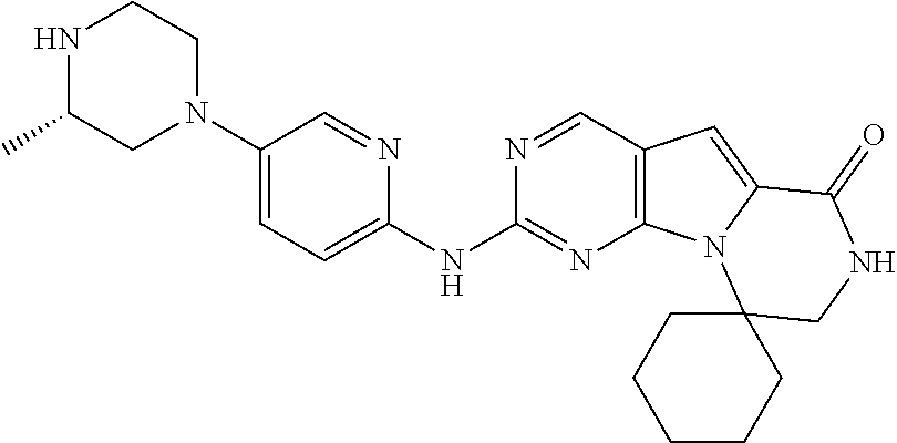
N1(C2=CC=C(NC3=NC4=C(C=N3)C=C3N4C4(CNC3=O)CCCCC4)N=C2)CCNC(C)C1
